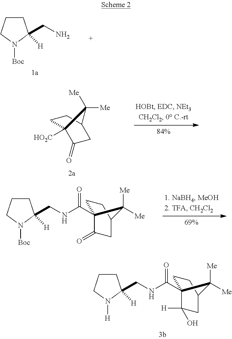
C1CCN([H])C1(CNC(=O)C12CCC(CC1([H])O)C2([Me])[Me])[H].C1CCN([Boc])C1(CN)[H].C1C2([HO2C])C(=O)CC(C1)C2([Me])[Me].C1CCN([Boc])C1(CNC(=O)C12CCC(CC1=O)C2([Me])[Me])[H]
